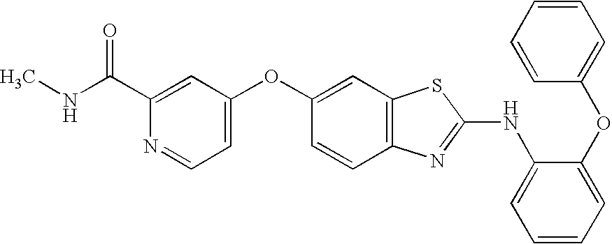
C1(C(NC)=O)=CC(OC2=CC3=C(C=C2)N=C(NC2=CC=CC=C2OC2=CC=CC=C2)S3)=CC=N1
